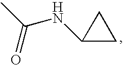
C1CC1NC(C)=O
